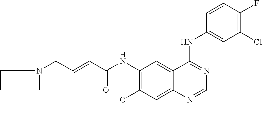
C(C=CC(NC1=C(OC)C=C2C(=C1)C(NC1=CC(Cl)=C(F)C=C1)=NC=N2)=O)N1C2C(C1)CC2
